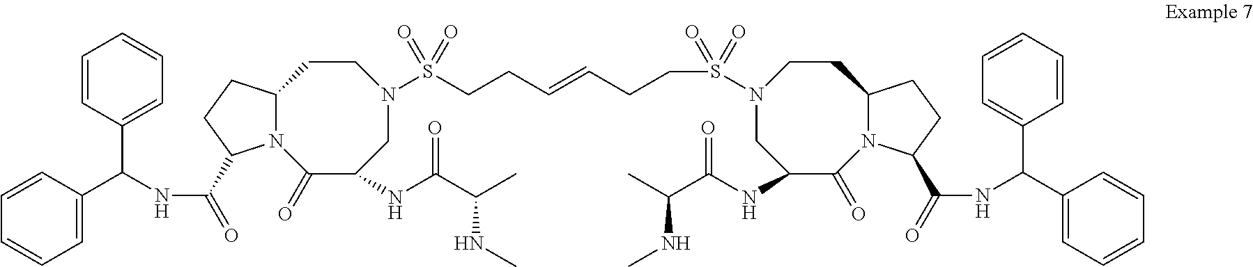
N12C(CCC1C(=O)NC(C1=CC=CC=C1)C1=CC=CC=C1)CCN(S(=O)(CCC=CCCS(N1CC(NC(C(C)NC)=O)C(=O)N3C(CC1)CCC3C(=O)NC(C1=CC=CC=C1)C1=CC=CC=C1)(=O)=O)=O)CC(NC(C(C)NC)=O)C2=O
